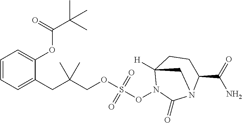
C(OC1=CC=CC=C1CC(COS(=O)(ON1C(=O)N2C(C(=O)N)CCC1([H])C2)=O)(C)C)(=O)C(C)(C)C
